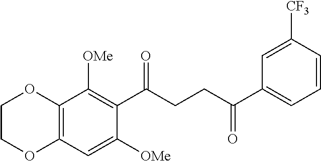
C12=C(C=C([OMe])C(C(CCC(C3=CC=CC([CF3])=C3)=O)=O)=C1[OMe])OCCO2
